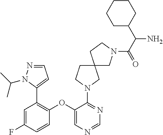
C1(OC2=C(C3=CC=NN3C(C)C)C=C(F)C=C2)=CN=CN=C1N1CCC2(C1)CN(C(=O)C(N)C1CCCCC1)CC2
